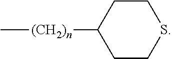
C1CSCCC1[(CH2)n]C
